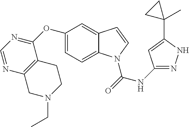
C1(OC2=NC=NC3=C2CCN(CC)C3)=CC=C2C(=C1)C=CN2C(=O)NC1=NNC(C2(C)CC2)=C1
